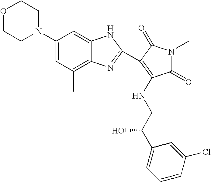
O1CCN(C2=CC(C)=C3C(=C2)NC(C2=C(NCC(C4=CC=CC(Cl)=C4)O)C(=O)N(C)C2=O)=N3)CC1
